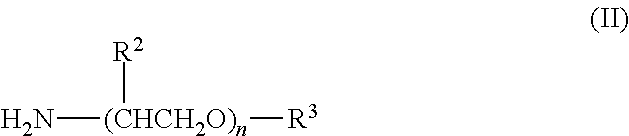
N[(CHCH2O)n]([R3])[R2]
